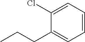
C1=CC=C(Cl)C(CCC)=C1
